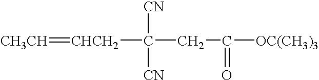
[CHCH2](C([CN])([CN])CC(=O)[OC(CH3)3])=[CH3CH]
